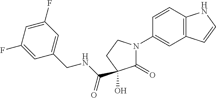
C1=CC2=C(C=C1N1C(=O)C(O)(C(=O)NCC3=CC(F)=CC(F)=C3)CC1)C=CN2
